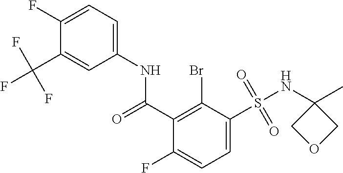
C1(S(=O)(=O)NC2(C)COC2)=CC=C(F)C(C(=O)NC2=CC=C(F)C(C(F)(F)F)=C2)=C1Br
